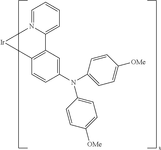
C1=CC=N2C(=C1)C1=C([Ir]2)C=CC(N(C2=CC=C([OMe])C=C2)C2=CC=C([OMe])C=C2)=C1
